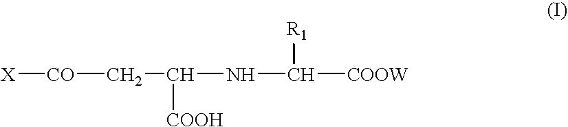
[X][CO]CC(NC([COOW])[R1])[COOH]
